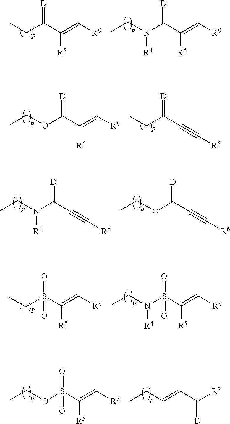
CCC(C(=C[R6])[R5])=[D].C(C)N(C(C(=C[R6])[R5])=[D])[R4].CCC(C#C[R6])=[D].C(C)OC(C(=C[R6])[R5])=[D].C(C)N(C(C#C[R6])=[D])[R4].C(C)OC(C#C[R6])=[D].CCS(C(=C[R6])[R5])(=O)=O.C(C)N(S(C(=C[R6])[R5])(=O)=O)[R4].C(C)OS(C(=C[R6])[R5])(=O)=O.C(C)C=CC([R7])=[D]
